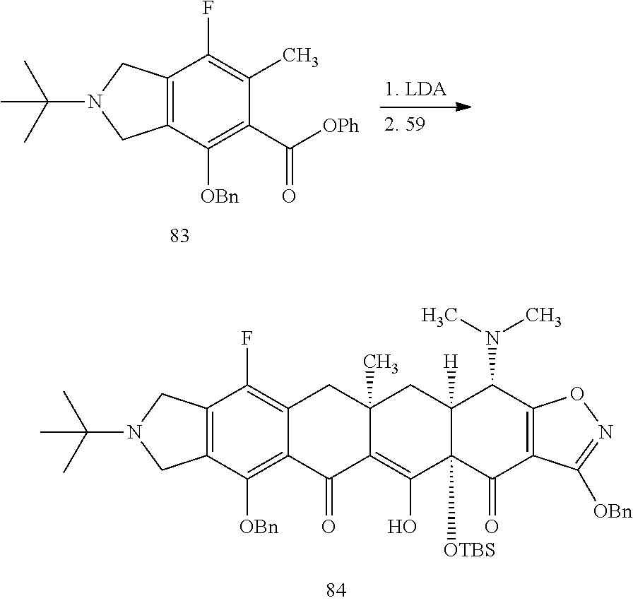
C12=C(C([OBn])=C(C([OPh])=O)C(C)=C1F)CN(C(C)(C)C)C2.C12=C(C([OBn])=C3C(=C1F)CC1(C)C(=C(O)C4([OTBS])C([H])(C1)C(N(C)C)C1=C(C4=O)C([OBn])=NO1)C3=O)CN(C(C)(C)C)C2
